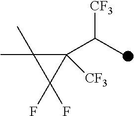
C1([CF3])(C(C)[CF3])C(C)(C)C1(F)F
